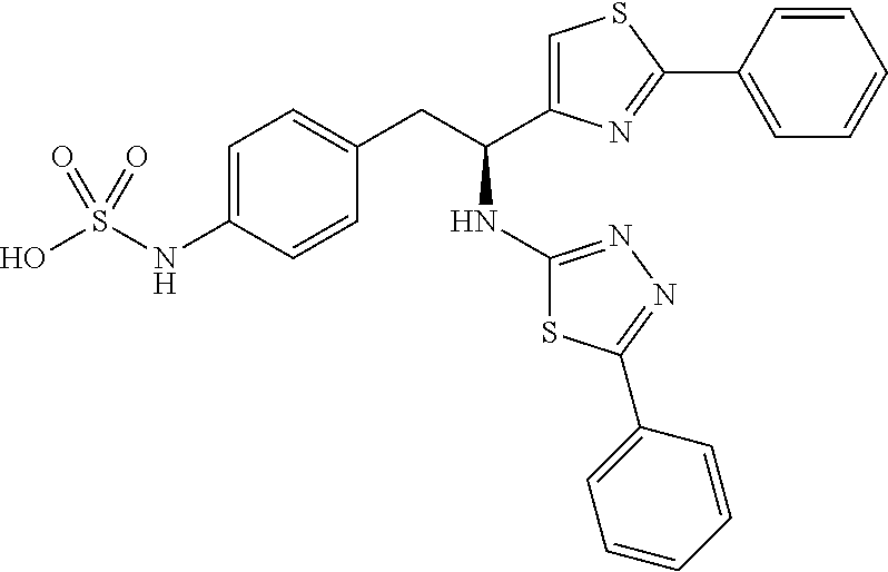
OS(=O)(NC1=CC=C(CC(NC2=NN=C(C3=CC=CC=C3)S2)C2=CSC(C3=CC=CC=C3)=N2)C=C1)=O
